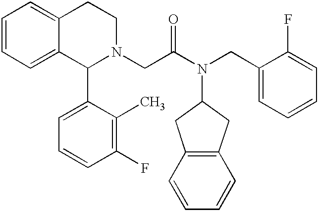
C1=CC=C2C(=C1)CCN(CC(N(CC1=CC=CC=C1F)C1CC3=C(C1)C=CC=C3)=O)C2C1=CC=CC(F)=C1C
